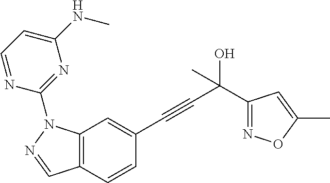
C12=C(C=CC(C#CC(O)(C)C3=NOC(C)=C3)=C1)C=NN2C1=NC(NC)=CC=N1
